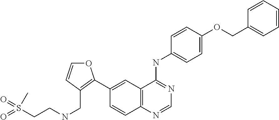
C1=C(OCC2=CC=CC=C2)C=CC(NC2=NC=NC3=C2C=C(C2=C(CNCCS(=O)(=O)C)C=CO2)C=C3)=C1
